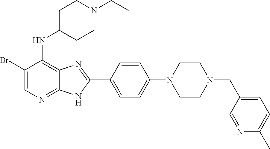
C1(Br)=CN=C2C(=C1NC1CCN(CC)CC1)N=C(C1=CC=C(N3CCN(CC4=CC=C(C)N=C4)CC3)C=C1)N2
